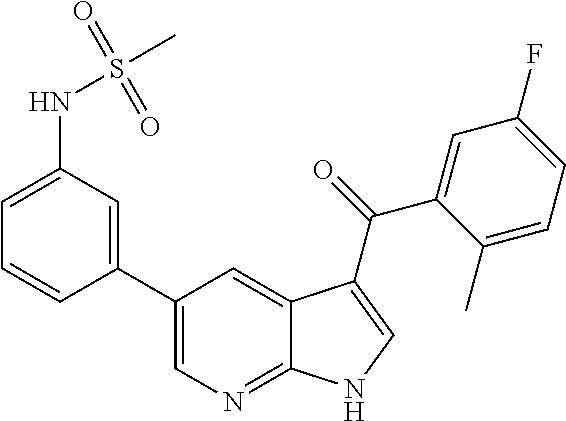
C1(C2=CC(NS(C)(=O)=O)=CC=C2)=CN=C2C(=C1)C(C(=O)C1=CC(F)=CC=C1C)=CN2
